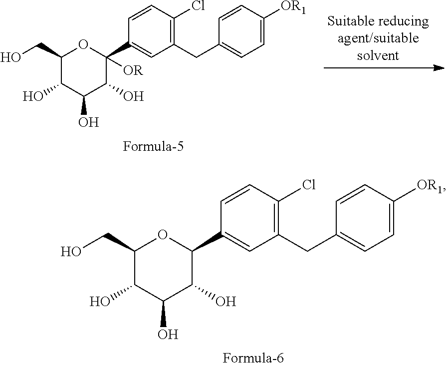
C1(O)C(O)C(O)C(C2=CC(CC3=CC=C([OR1])C=C3)=C(Cl)C=C2)OC1CO.C1(O)C(O)C(O)C(C2=CC(CC3=CC=C([OR1])C=C3)=C(Cl)C=C2)([OR])OC1CO
